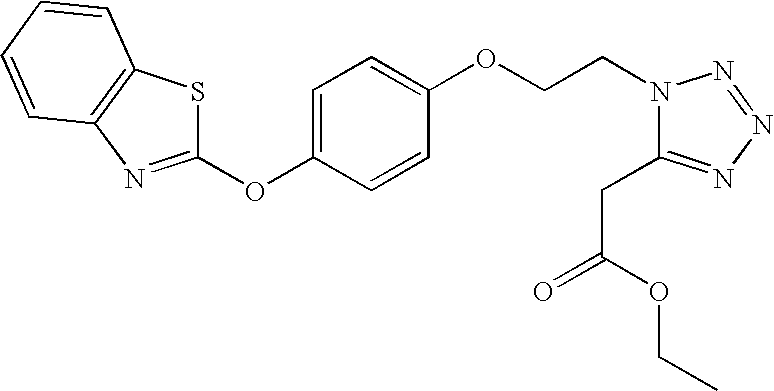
O(C1=CC=C(OCCN2C(CC(OCC)=O)=NN=N2)C=C1)C1=NC2=C(S1)C=CC=C2
